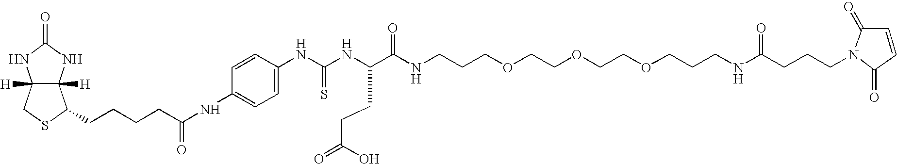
C12([H])C([H])(NC(=O)N1)C(CCCCC(NC1=CC=C(NC(NC(C(NCCCOCCOCCOCCCNC(CCCN3C(=O)C=CC3=O)=O)=O)CCC(=O)O)=S)C=C1)=O)SC2
